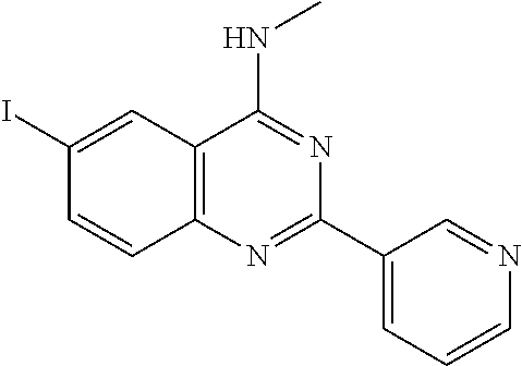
C1(I)=CC2=C(C=C1)N=C(C1=CC=CN=C1)N=C2NC
